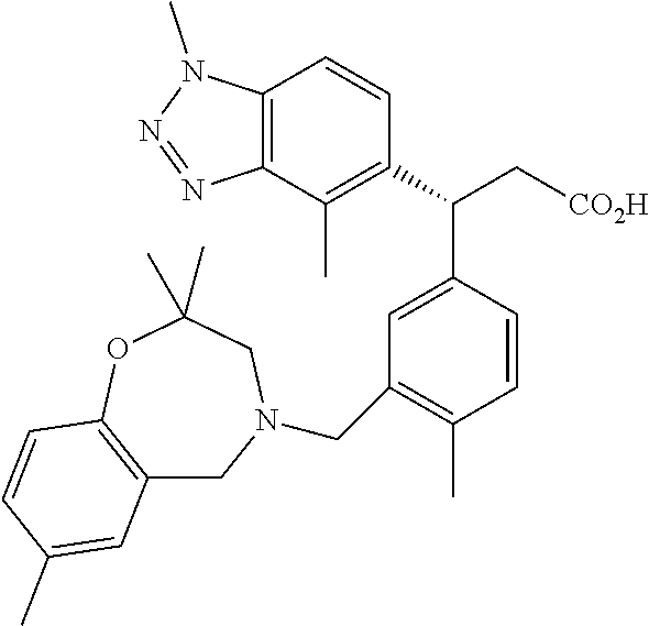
C1(C(C[CO2H])C2=CC(CN3CC4=C(OC(C)(C)C3)C=CC(C)=C4)=C(C)C=C2)=C(C)C2=C(C=C1)N(C)N=N2
